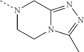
N1(C)CCN2C(=NN=C2C)C1
